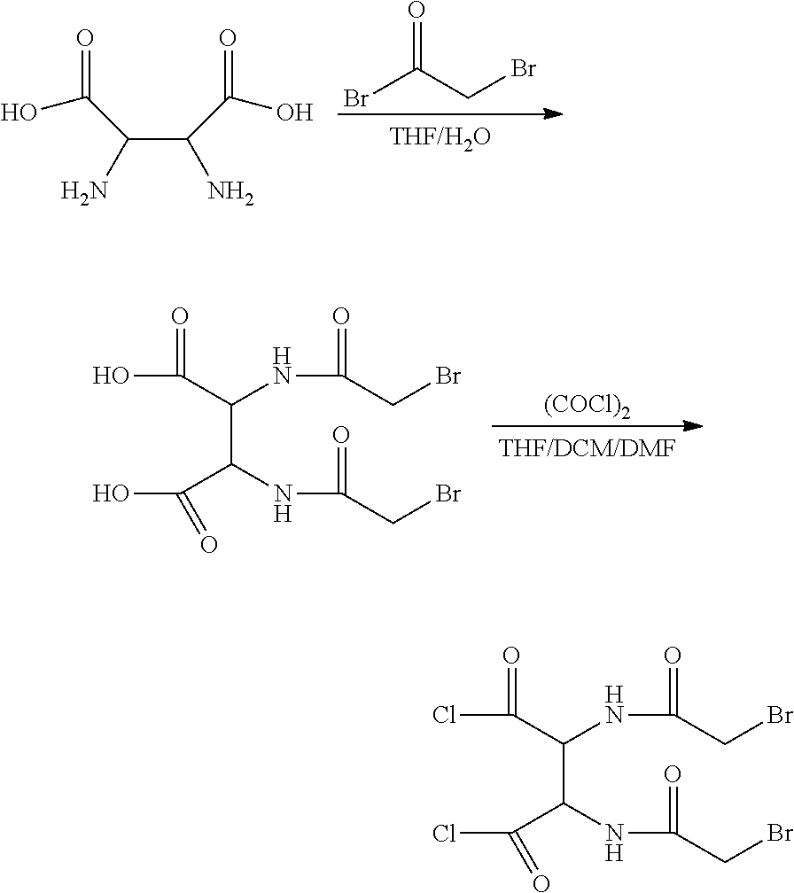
C(C(N)C(O)=O)(N)C(O)=O.BrC(CBr)=O.[(COCl)2].C(C(C(O)=O)NC(CBr)=O)(NC(CBr)=O)C(O)=O.C(C(C(Cl)=O)NC(CBr)=O)(NC(CBr)=O)C(Cl)=O
